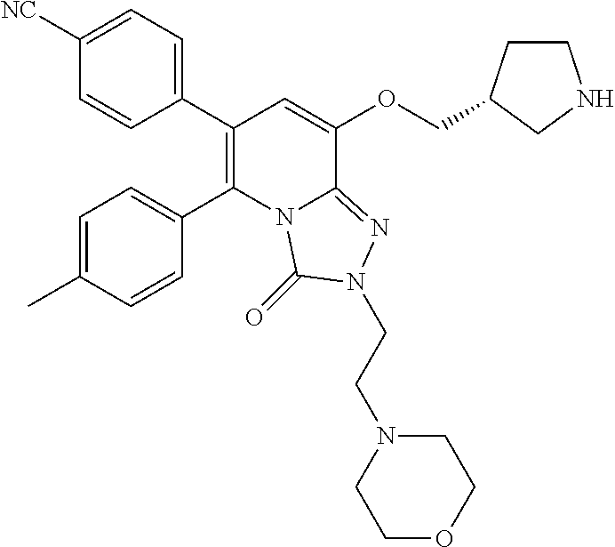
C1(C2=C(C3=CC=C(C)C=C3)N3C(=NN(CCN4CCOCC4)C3=O)C(OCC3CCNC3)=C2)=CC=C([NC])C=C1
